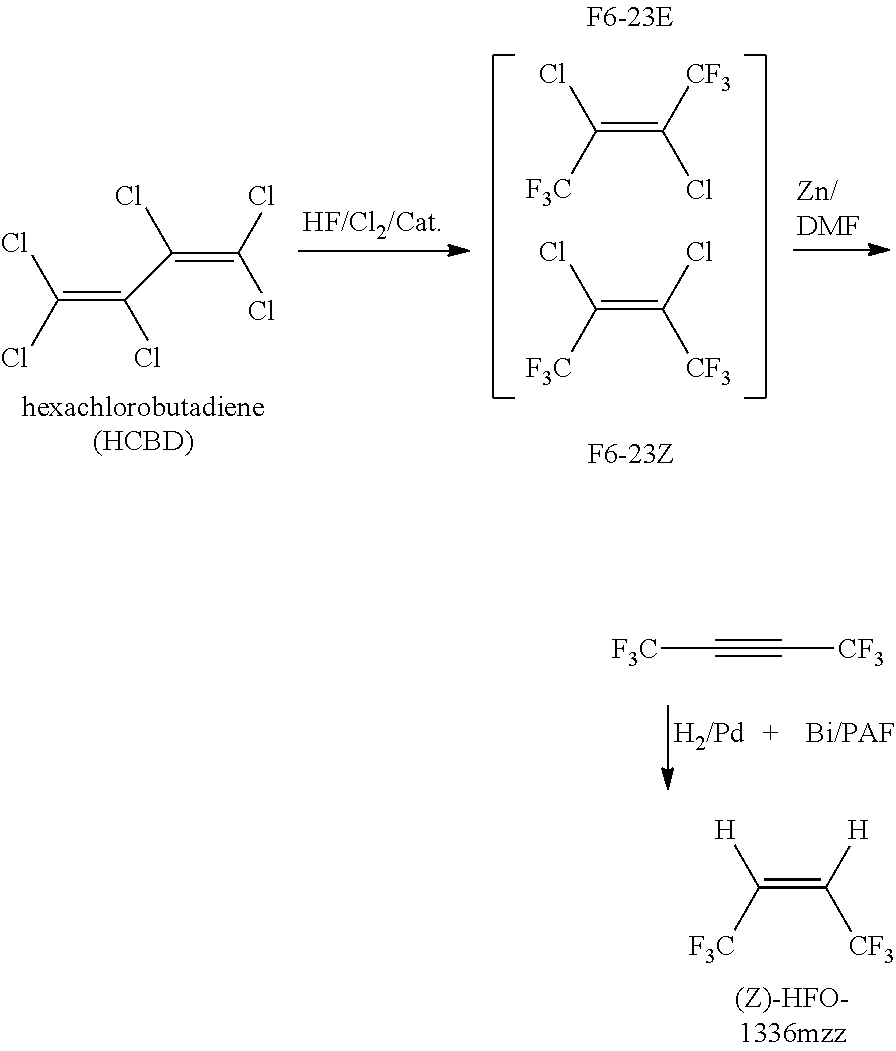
C(Cl)(=C(Cl)C(=C(Cl)Cl)Cl)Cl.C(=C([CF3])Cl)(Cl)[F3C].C(=C(Cl)[CF3])(Cl)[F3C].[F3C]C#C[CF3].C(=C([H])[CF3])([H])[F3C]
